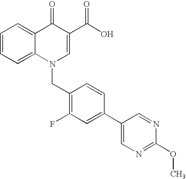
C12=CC=CC=C1C(=O)C(C(O)=O)=CN2CC1=C(F)C=C(C2=CN=C(OC)N=C2)C=C1
